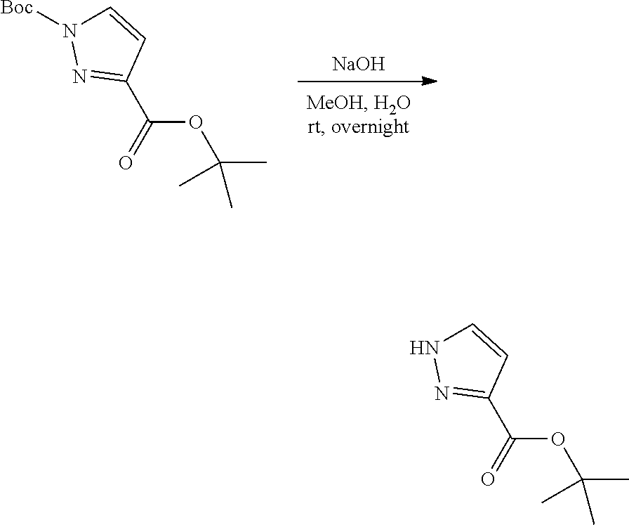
[NaOH].C(=O)(OC(C)(C)C)C1=NN([Boc])C=C1.C(=O)(OC(C)(C)C)C1=NNC=C1
